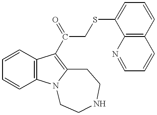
C1=CC2=C(C=C1)C(C(CSC1=CC=CC3=C1N=CC=C3)=O)=C1N2CCNCC1
